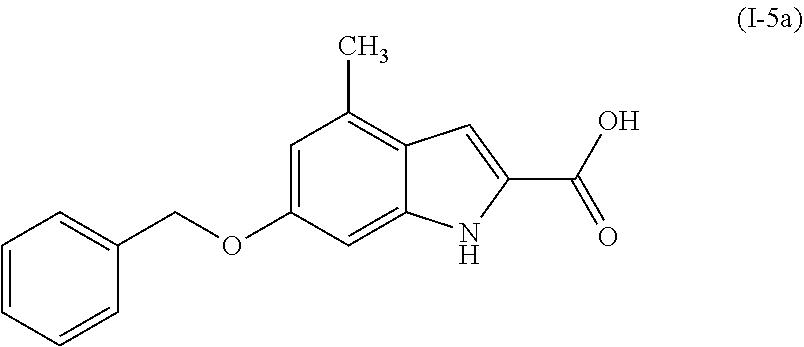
C1=C2C(=C(C)C=C1OCC1=CC=CC=C1)C=C(C(O)=O)N2
